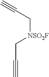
C([NSO2F]CC#C)C#C
